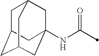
C1C2CC3CC(NC(=O)C)(CC1C3)C2
